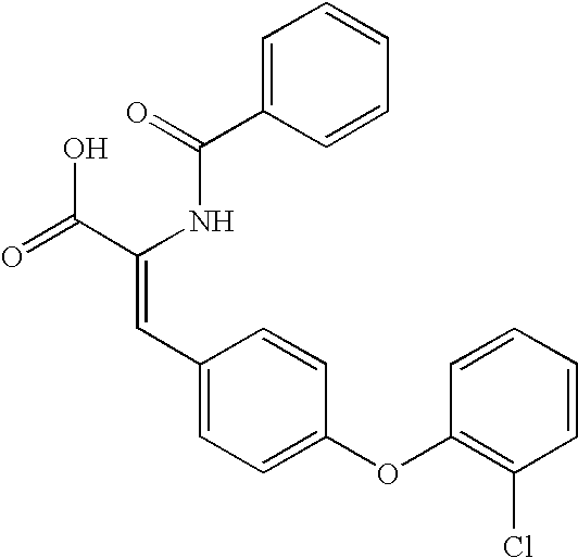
C1=C(C(=O)NC(C(=O)O)=CC2=CC=C(OC3=C(Cl)C=CC=C3)C=C2)C=CC=C1
